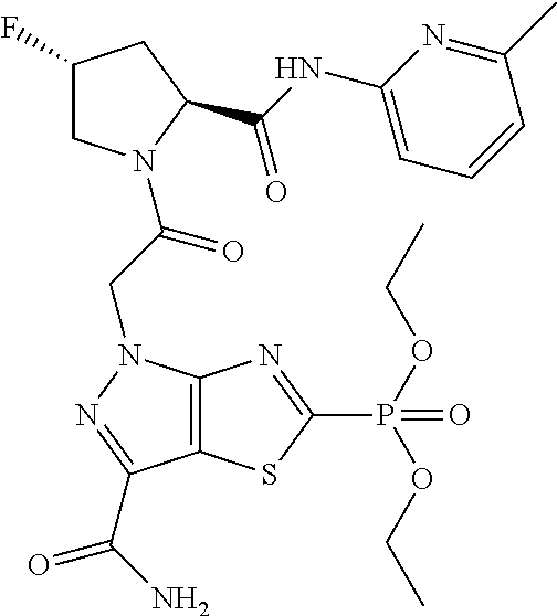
C1(F)CN(C(CN2C3=C(C(C(N)=O)=N2)SC(P(=O)(OCC)OCC)=N3)=O)C(C(=O)NC2=CC=CC(C)=N2)C1
